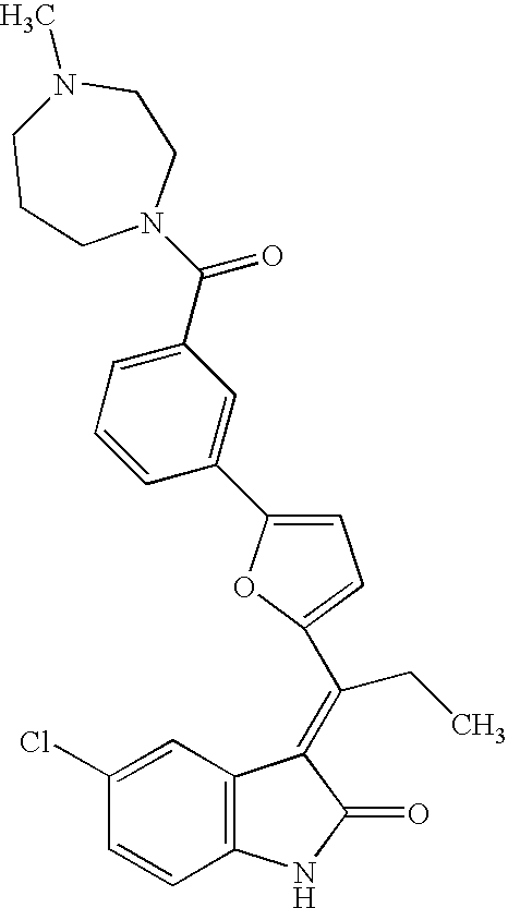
C12=C(NC(=O)C1=C(C1=CC=C(C3=CC(C(N4CCN(C)CCC4)=O)=CC=C3)O1)CC)C=CC(Cl)=C2
